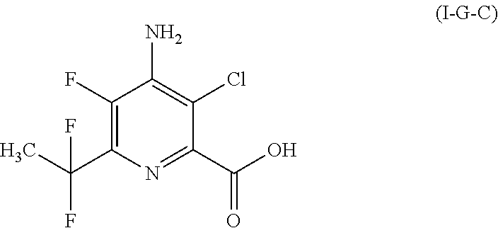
C1(F)=C(C(C)(F)F)N=C(C(O)=O)C(Cl)=C1N
